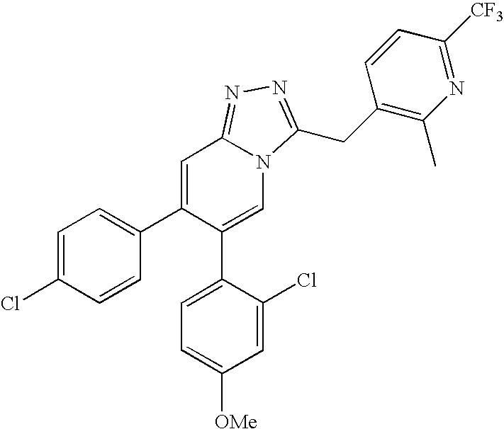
C1=C(Cl)C=CC(C2=CC3=NN=C(CC4=C(C)N=C([CF3])C=C4)N3C=C2C2=CC=C([OMe])C=C2Cl)=C1
